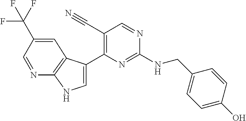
C(NC1=NC(C2=CNC3=C2C=C(C(F)(F)F)C=N3)=C(C#N)C=N1)C1=CC=C(O)C=C1
